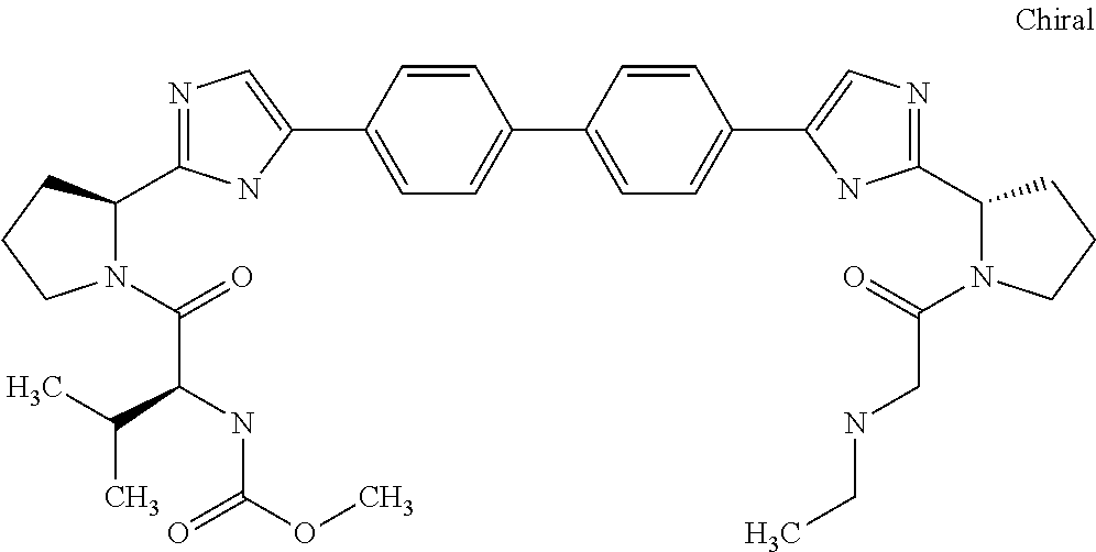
C1=CC(C2=CC=C(C3=CN=C(C4N(C(=O)C(NC(OC)=O)C(C)C)CCC4)N3)C=C2)=CC=C1C1=CN=C(C2N(C(CNCC)=O)CCC2)N1
